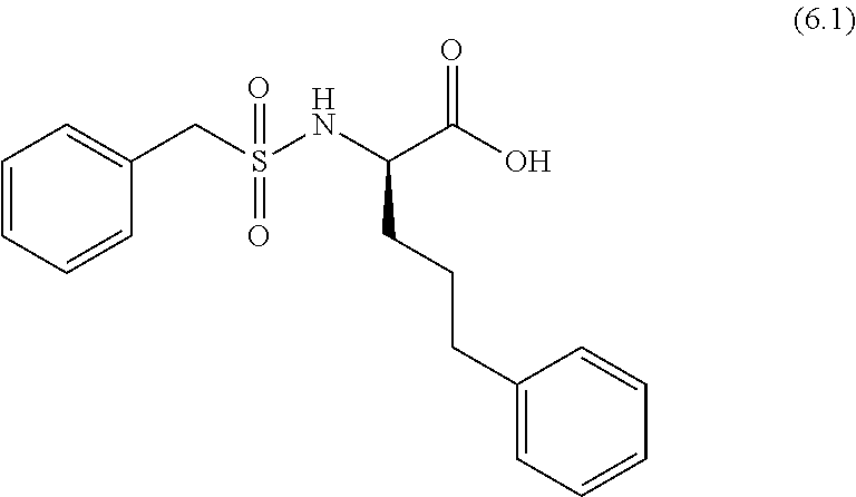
C1=CC=CC(CS(NC(C(O)=O)CCCC2=CC=CC=C2)(=O)=O)=C1
